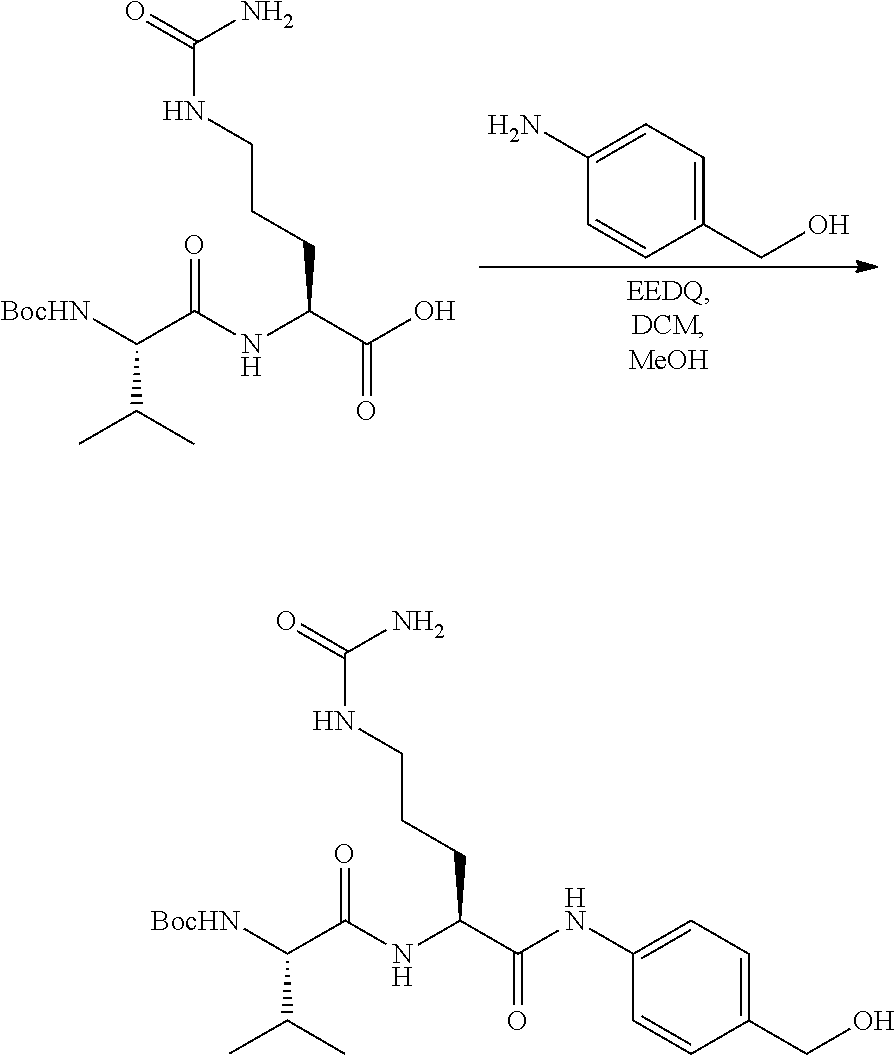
O=C(N)NCCCC(C(NC1=CC=C(CO)C=C1)=O)NC(=O)C(C(C)C)[BocHN].O=C(N)NCCCC(C(O)=O)NC(=O)C(C(C)C)[BocHN].C1(N)=CC=C(CO)C=C1
